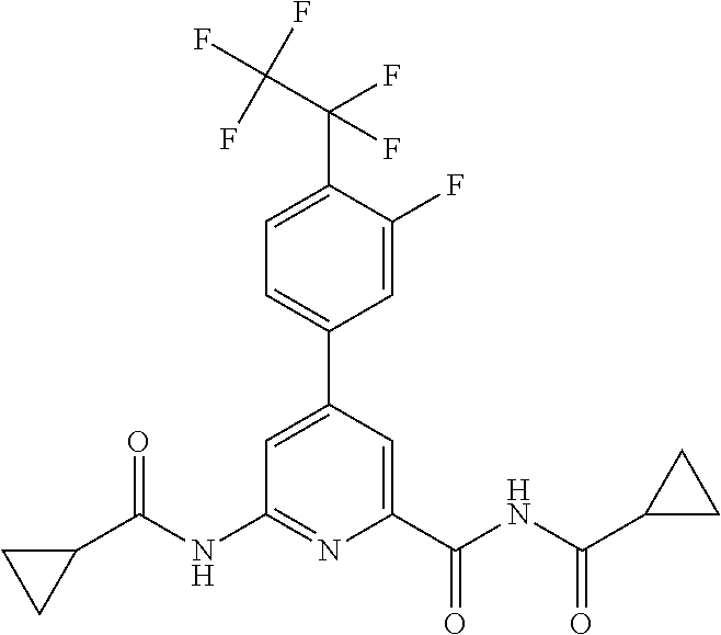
C1=C(C2=CC=C(C(C(F)(F)F)(F)F)C(F)=C2)C=C(C(NC(C2CC2)=O)=O)N=C1NC(C1CC1)=O
